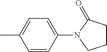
C1=CC(N2C(=O)CCC2)=CC=C1C
